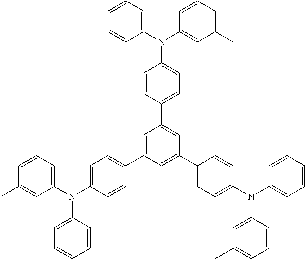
C1=C(C2=CC=C(N(C3=CC=CC(C)=C3)C3=CC=CC=C3)C=C2)C=C(C2=CC=C(N(C3=CC=CC=C3)C3=CC(C)=CC=C3)C=C2)C=C1C1=CC=C(N(C2=CC=CC=C2)C2=CC(C)=CC=C2)C=C1
